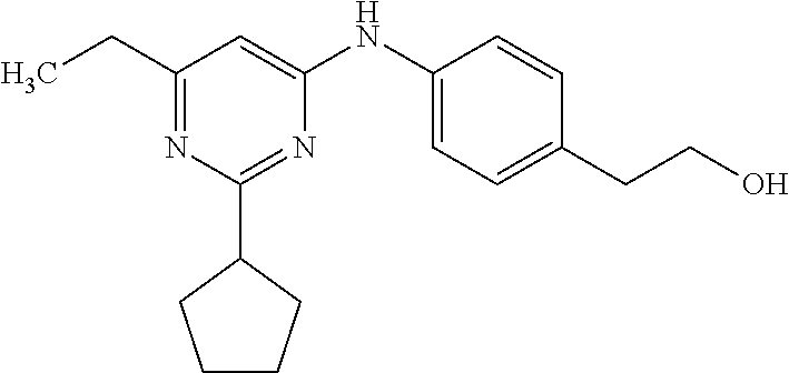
C1(CC)=NC(C2CCCC2)=NC(NC2=CC=C(CCO)C=C2)=C1
